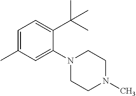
C1=C(C)C=C(N2CCN(C)CC2)C(C(C)(C)C)=C1
